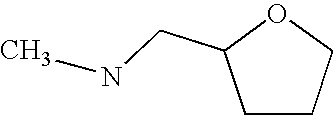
C1CCOC1CNC
